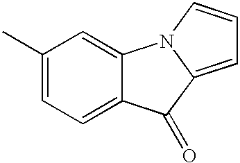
C1(C)=CC=C2C(=C1)N1C(=CC=C1)C2=O
